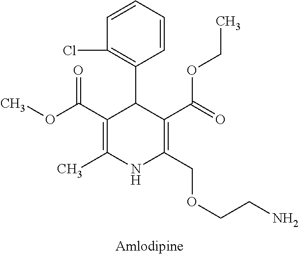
C1=CC=CC(C2C(C(OC)=O)=C(C)NC(COCCN)=C2C(=O)OCC)=C1Cl
